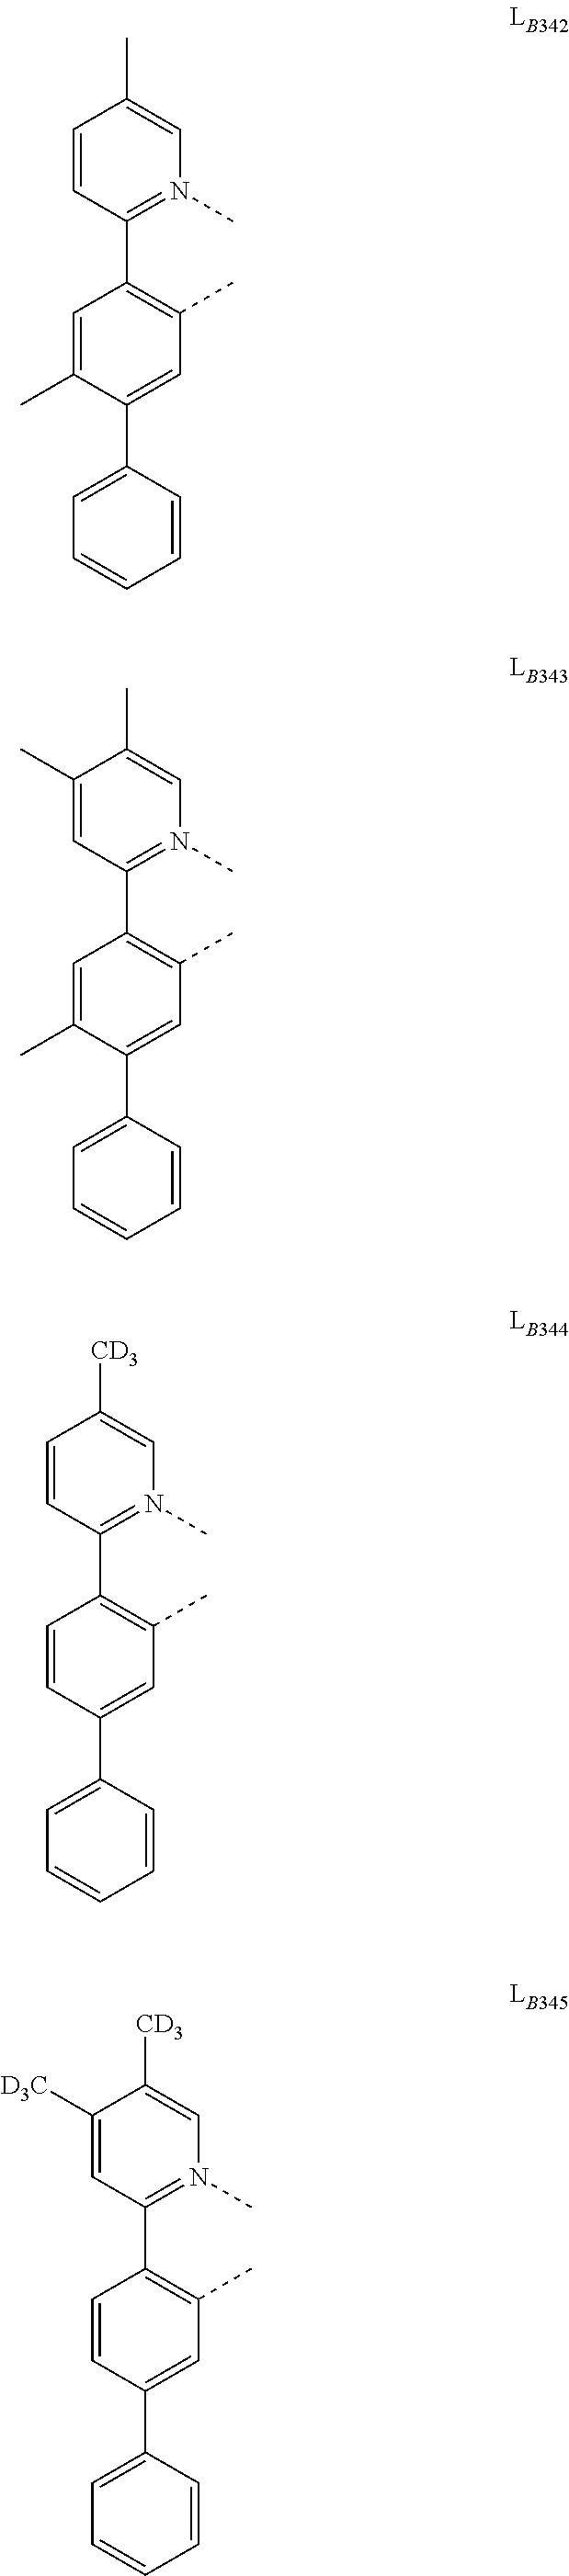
C1=C(C)C(C2=CC=CC=C2)=CC(C)=C1C1=N(C)C=C(C)C=C1.C1=C(C)C(C2=CC=CC=C2)=CC(C)=C1C1=N(C)C=C(C)C(C)=C1.C1=CC(C2=CC=CC=C2)=CC(C)=C1C1=N(C)C=C([CD3])C=C1.C1=CC(C2=CC=CC=C2)=CC(C)=C1C1=N(C)C=C([CD3])C([D3C])=C1
